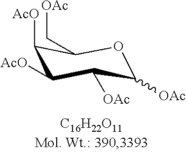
C1([AcO])C([AcO])C([OAc])C([OAc])OC1C[OAc]
